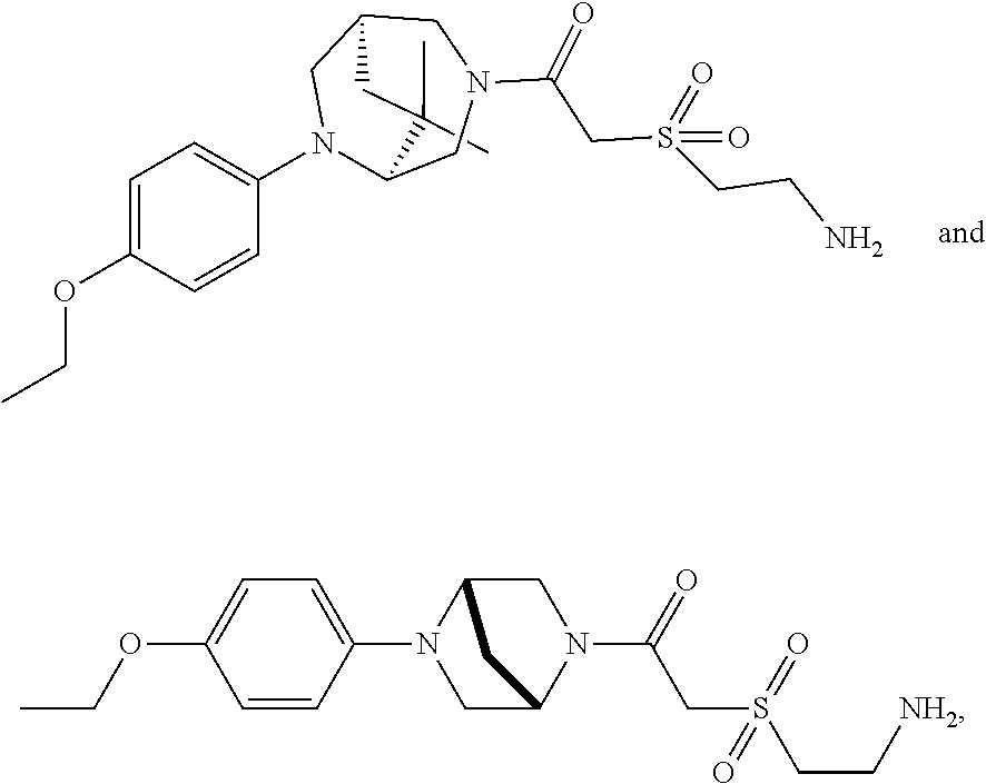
C1(C)(C)C2N(C3=CC=C(OCC)C=C3)CC(CN(C(=O)CS(=O)(=O)CCN)C2)C1.CCOC1=CC=C(N2CC3N(C(CS(=O)(CC[NH2])=O)=O)CC2C3)C=C1
